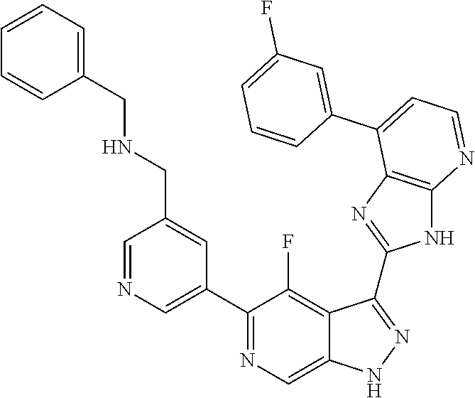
C1=NC=C(C2=NC=C3C(=C2F)C(C2=NC4=C(N2)N=CC=C4C2=CC(F)=CC=C2)=NN3)C=C1CNCC1=CC=CC=C1
